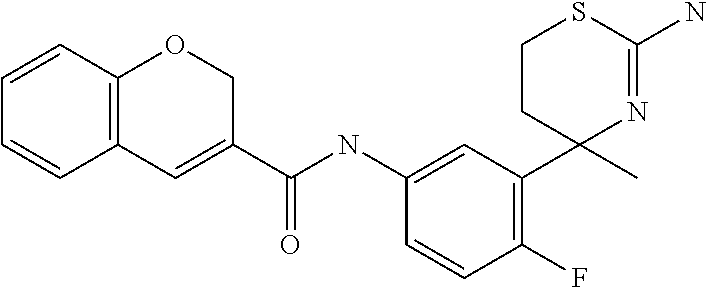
C1(NC(=O)C2=CC3=C(OC2)C=CC=C3)=CC(C2(C)N=C(N)SCC2)=C(F)C=C1
